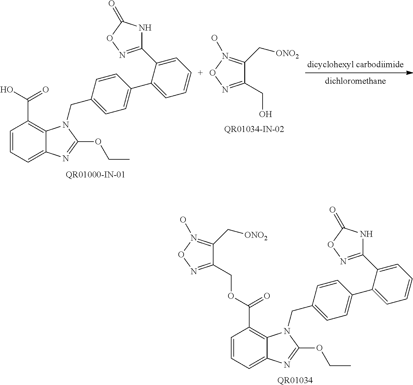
C1=CC=C2C(=C1C(O)=O)N(CC1=CC=C(C3=CC=CC=C3C3=NOC(=O)N3)C=C1)C(OCC)=N2.C1(CO)=NON(O)=C1C[ONO2].C1=CC=C2C(=C1C(=O)OCC1=NON(O)=C1C[ONO2])N(CC1=CC=C(C3=CC=CC=C3C3=NOC(=O)N3)C=C1)C(OCC)=N2.[QR01034]
